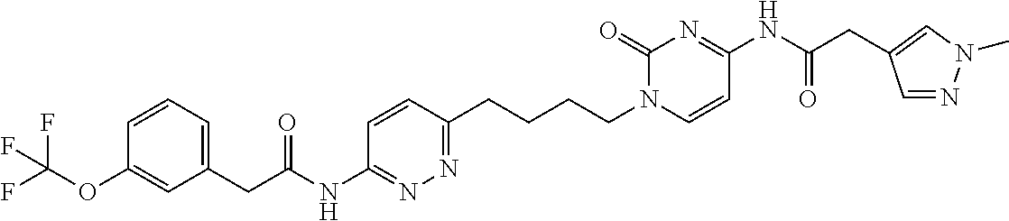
C1=CC=C(CC(=O)NC2=NN=C(CCCCN3C=CC(NC(CC4=CN(C)N=C4)=O)=NC3=O)C=C2)C=C1OC(F)(F)F
